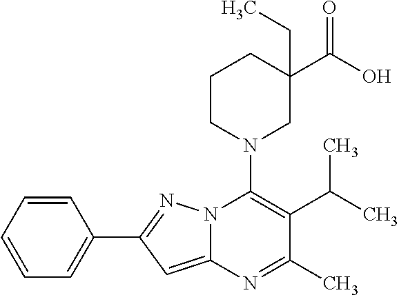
C1=CC=CC=C1C1=NN2C(=C1)N=C(C)C(C(C)C)=C2N1CC(C(O)=O)(CC)CCC1
